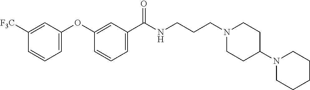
C1=CC=C(C(NCCCN2CCC(N3CCCCC3)CC2)=O)C=C1OC1=CC=CC([F3C])=C1
